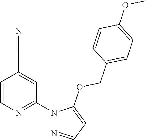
C1=CN=C(N2N=CC=C2OCC2=CC=C(OC)C=C2)C=C1C#N
